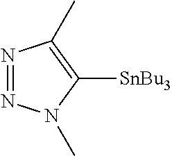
N1=NN(C)C([SnBu3])=C1C
